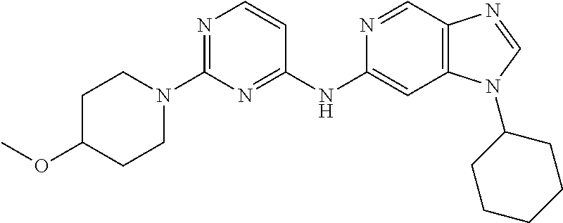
C1(N2CCC(OC)CC2)=NC=CC(NC2=CC3=C(C=N2)N=CN3C2CCCCC2)=N1
